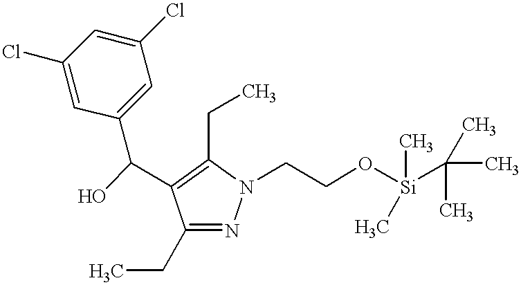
C1(CC)=NN(CCO[Si](C)(C(C)(C)C)C)C(CC)=C1C(C1=CC(Cl)=CC(Cl)=C1)O
